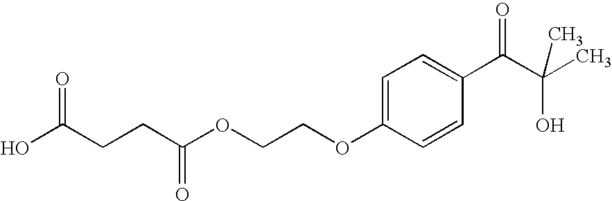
O=C(O)CCC(=O)OCCOC1=CC=C(C(C(O)(C)C)=O)C=C1
